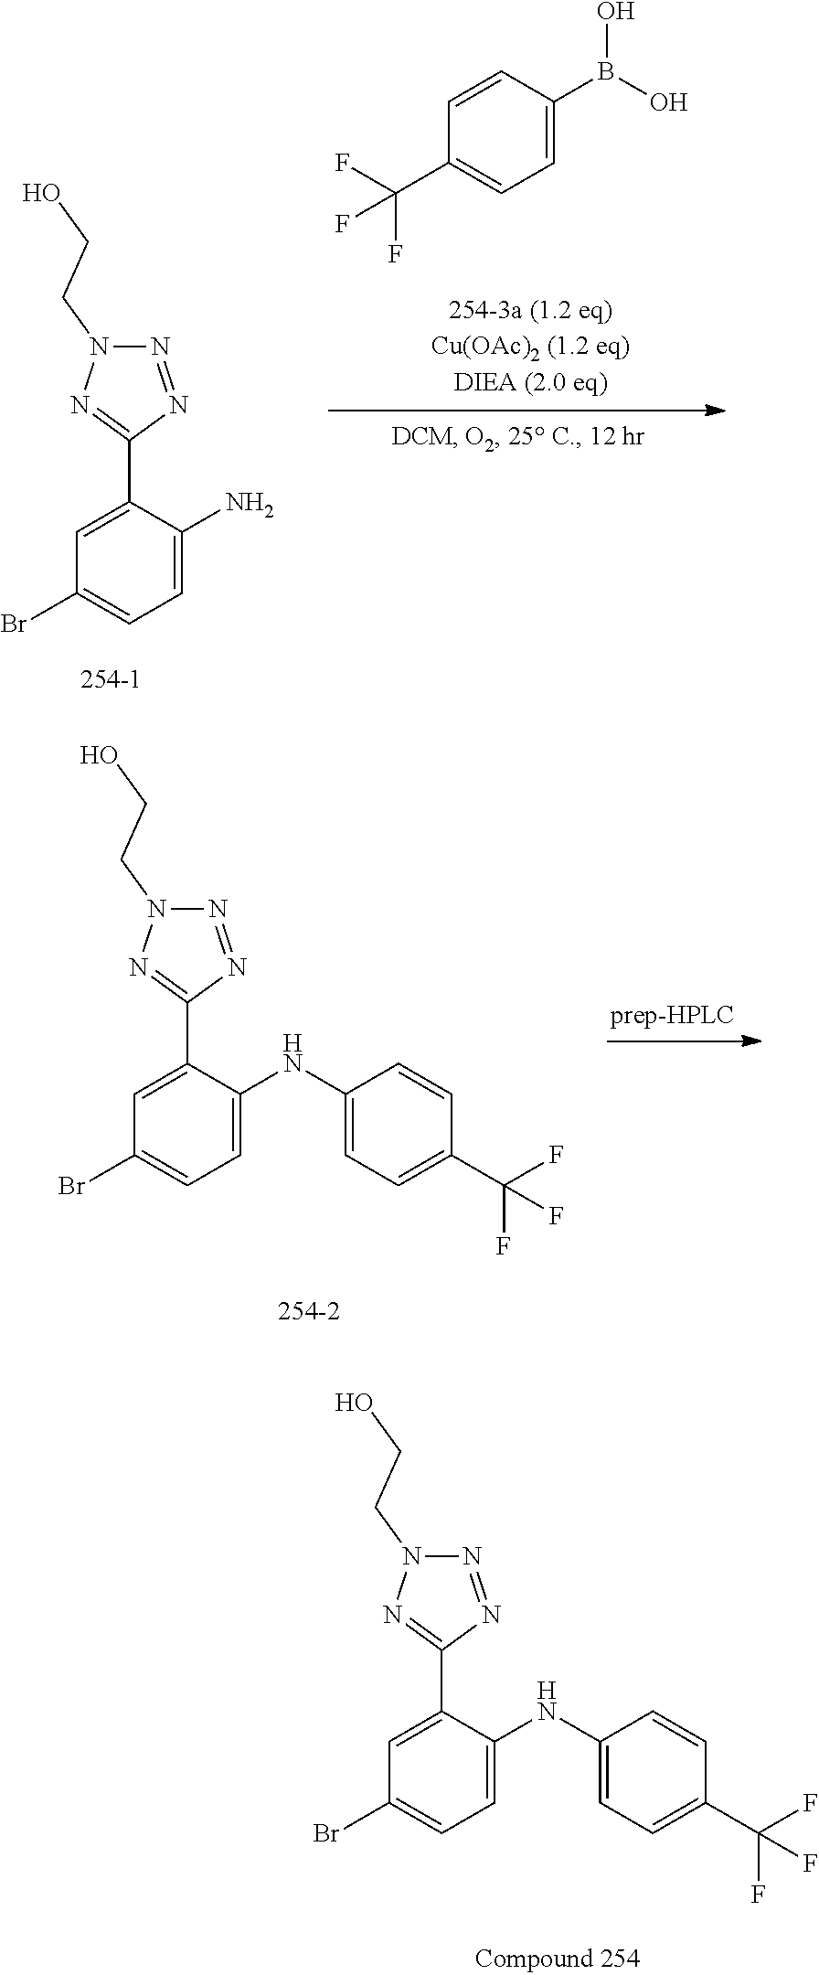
C1(Br)=CC=C(N)C(C2=NN(CCO)N=N2)=C1.C1(C(F)(F)F)=CC=C(B(O)O)C=C1.C1(Br)=CC=C(NC2=CC=C(C(F)(F)F)C=C2)C(C2=NN(CCO)N=N2)=C1.C1(Br)=CC=C(NC2=CC=C(C(F)(F)F)C=C2)C(C2=NN(CCO)N=N2)=C1
